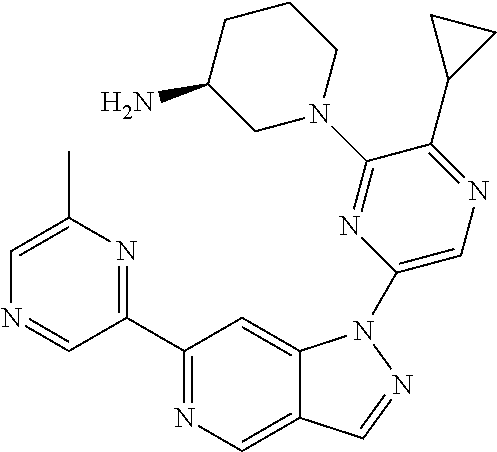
C1(C2=NC(C)=CN=C2)=NC=C2C(=C1)N(C1=CN=C(C3CC3)C(N3CCCC(N)C3)=N1)N=C2
